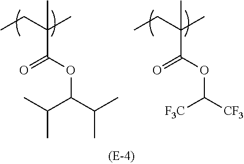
O=C(OC([F3C])[CF3])C(CC)(C)C.O=C(OC(C(C)C)C(C)C)C(CC)(C)C
